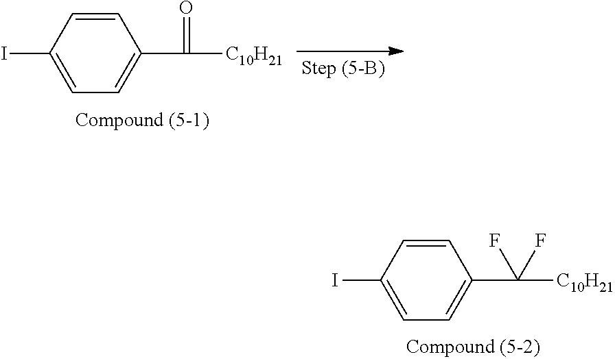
C1=CC(I)=CC=C1C([C10H21])=O.C1=CC(I)=CC=C1C([C10H21])(F)F
